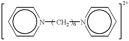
c1cn(Cn2ccccc2)ccc1
